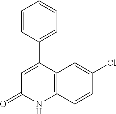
C1(Cl)=CC2=C(C=C1)NC(=O)C=C2C1=CC=CC=C1
